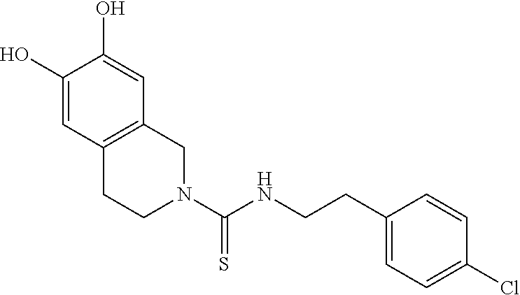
C1(CCNC(N2CC3=C(CC2)C=C(O)C(O)=C3)=S)=CC=C(Cl)C=C1
